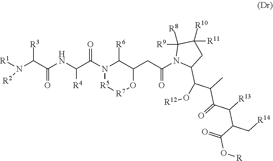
N(C(C(NC(C(N1C([R6])C(CC(N2C(C(O[R12])C(C)C(=O)C(C(C(=O)O[R])C[R14])[R13])CC([R11])([R10])C2([R9])[R8])=O)O[R7][R5]1)=O)[R4])=O)[R3])([R1])[R2]
